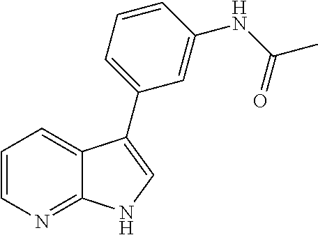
C1=CN=C2C(=C1)C(C1=CC=CC(NC(C)=O)=C1)=CN2
